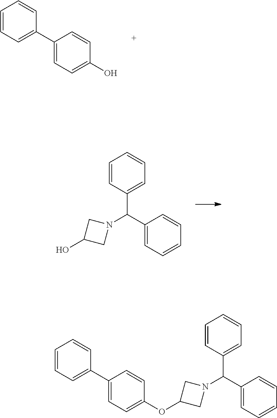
C1=CC=C(C2=CC=C(O)C=C2)C=C1.OC1CN(C(C2=CC=CC=C2)C2=CC=CC=C2)C1.C1=CC=C(C2=CC=C(OC3CN(C(C4=CC=CC=C4)C4=CC=CC=C4)C3)C=C2)C=C1
